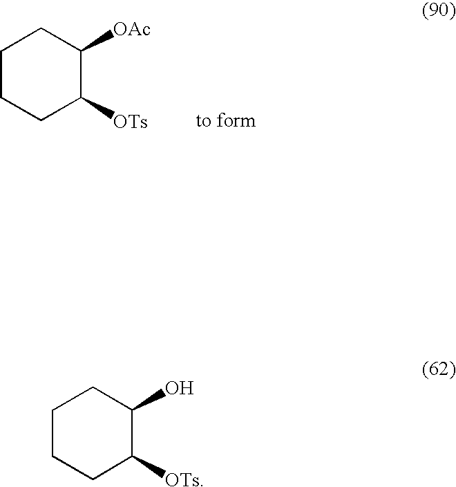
C1CCC([OTs])C(O)C1.C1CCC([OTs])C([OAc])C1
